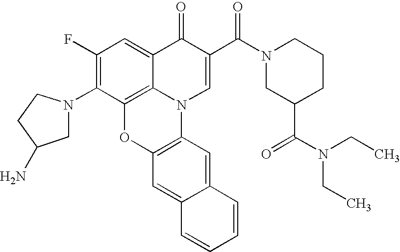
C1(F)=C(N2CC(N)CC2)C2=C3C(=C1)C(=O)C(C(N1CC(C(=O)N(CC)CC)CCC1)=O)=CN3C1=C(O2)C=C2C(=C1)C=CC=C2
